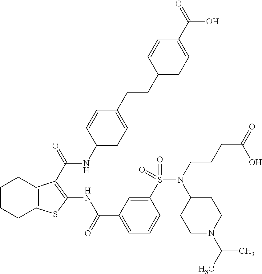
C1CCC2=C(C1)C(C(NC1=CC=C(CCC3=CC=C(C(=O)O)C=C3)C=C1)=O)=C(NC(C1=CC=CC(S(N(CCCC(=O)O)C3CCN(C(C)C)CC3)(=O)=O)=C1)=O)S2
